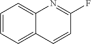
C1=CC=C2C(=C1)N=C(F)C=C2
